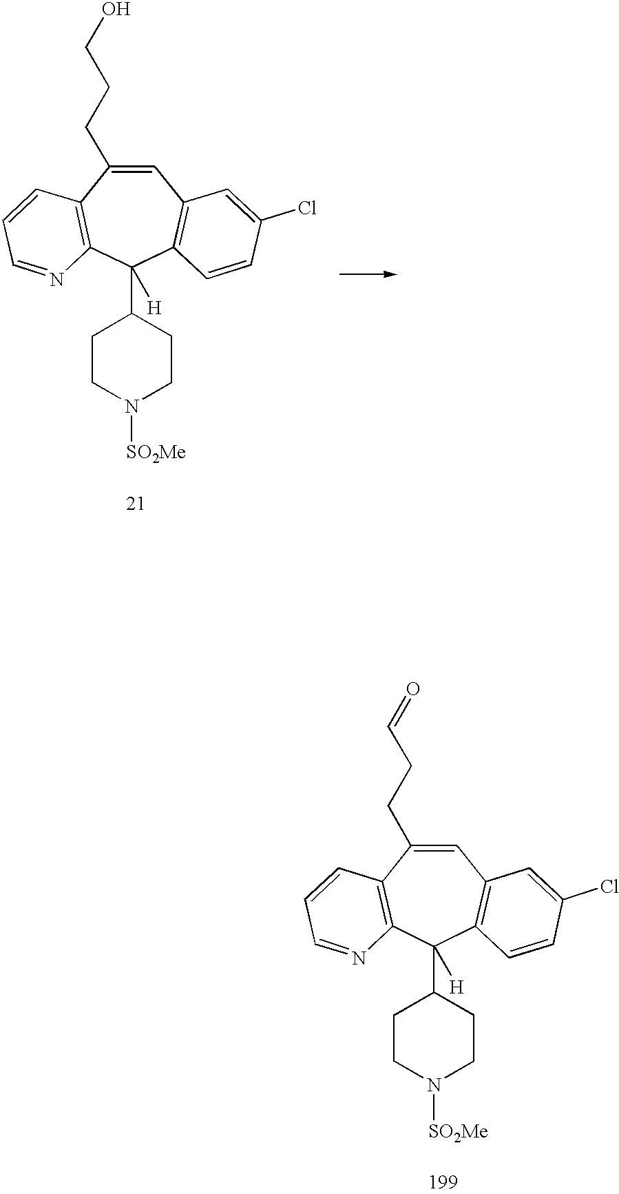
C1=C(CCC=O)C2=C(C(C3CCN([SO2Me])CC3)([H])C3=C1C=C(Cl)C=C3)N=CC=C2.C1=C(CCCO)C2=C(C(C3CCN([SO2Me])CC3)([H])C3=C1C=C(Cl)C=C3)N=CC=C2
